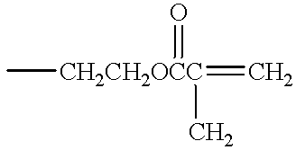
C[CH2CH2OCC](=C)(=O)C
